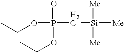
CCOP(=O)(OCC)C[Si]([Me])([Me])[Me]
